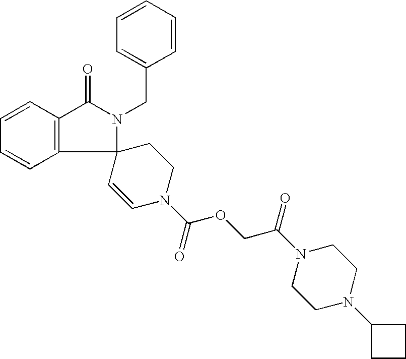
C12(N(CC3=CC=CC=C3)C(=O)C3=C1C=CC=C3)C=CN(C(=O)OCC(N1CCN(C3CCC3)CC1)=O)CC2
